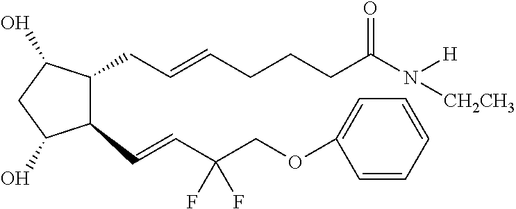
C1(CC=CCCCC(N([H])[CH2CH3])=O)C(C=CC(COC2=CC=CC=C2)(F)F)C(O)CC1O
